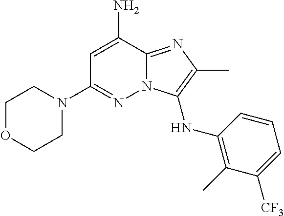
N12C(=NC(C)=C1NC1=C(C)C([CF3])=CC=C1)C(N)=CC(N1CCOCC1)=N2
